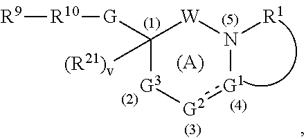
[G2]1:[G1]N([R1])[W]C([(R21)v])([G][R10][R9])[G3]1
